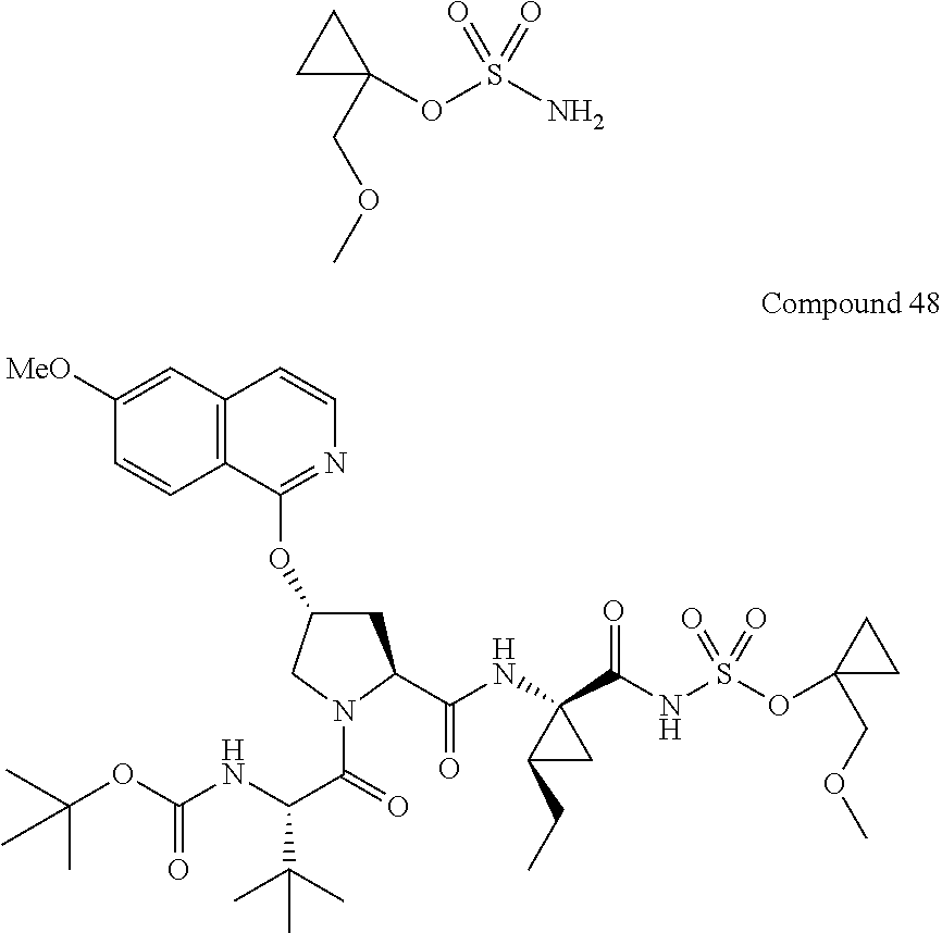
O=S(N)(OC1(COC)CC1)=O.C12=C(C=CN=C1OC1CC(C(NC3(C(NS(=O)(=O)OC4(COC)CC4)=O)CC3CC)=O)N(C(=O)C(NC(OC(C)(C)C)=O)C(C)(C)C)C1)C=C([MeO])C=C2
